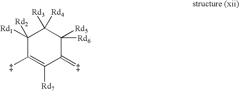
C1([Rd1])([Rd2])C(C)=C([Rd7])C(=C)C([Rd5])([Rd6])C1([Rd3])[Rd4]
